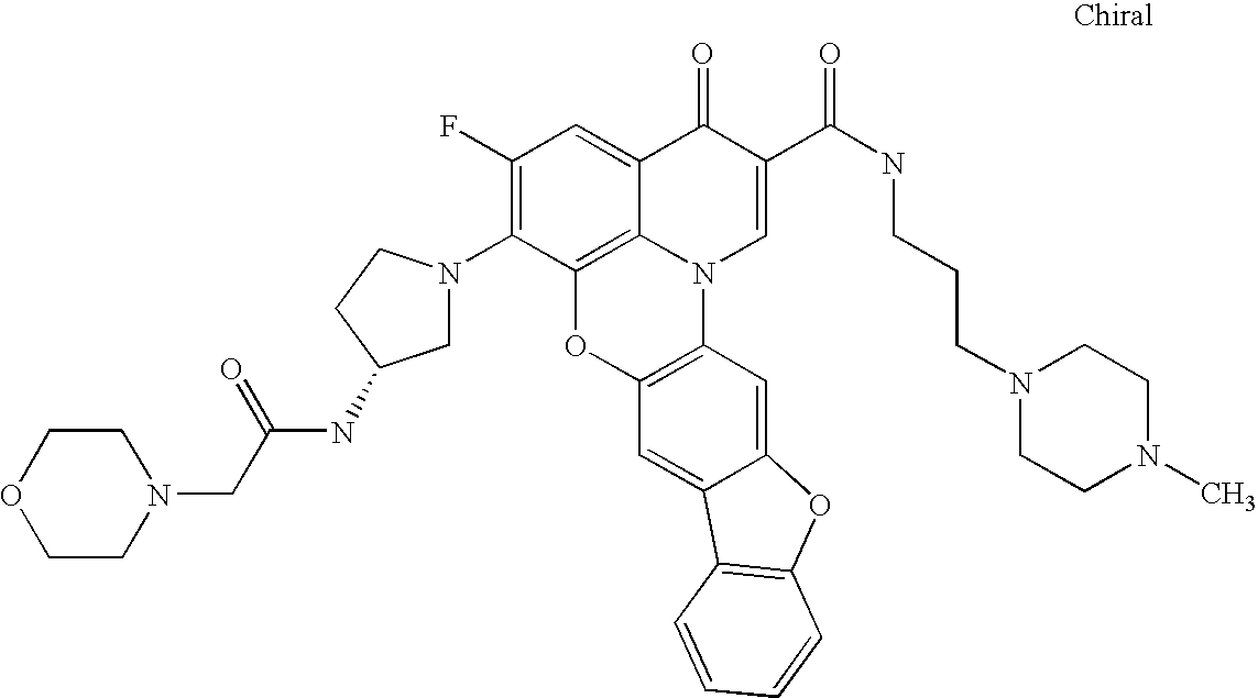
C1(F)=C(N2CC(NC(CN3CCOCC3)=O)CC2)C2=C3C(=C1)C(=O)C(C(NCCCN1CCN(C)CC1)=O)=CN3C1=C(O2)C=C2C(=C1)OC1=C2C=CC=C1
